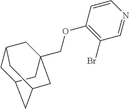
C1C2CC3CC(COC4=C(Br)C=NC=C4)(CC1C3)C2
